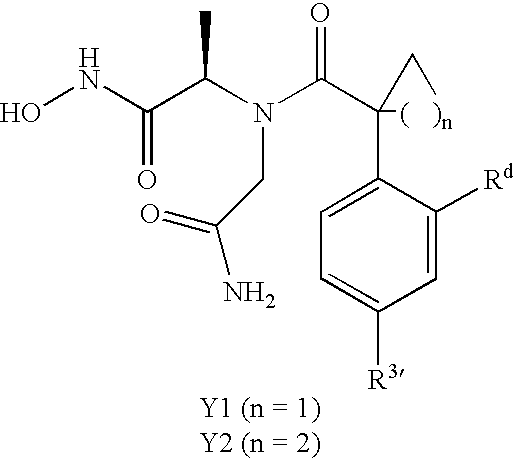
ONC(C(N(C(C1(C2=CC=C([R3])C=C2[Rd])[(   )n]C1)=O)CC(=O)N)C)=O
